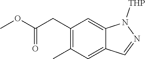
C1(CC(OC)=O)=C(C)C=C2C(=C1)N([THP])N=C2
